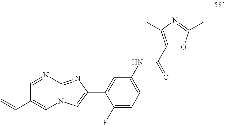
C1(F)=CC=C(NC(C2=C(C)N=C(C)O2)=O)C=C1C1=CN2C(=N1)N=CC(C=C)=C2
